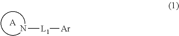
[A].[L1]([Ar])N
